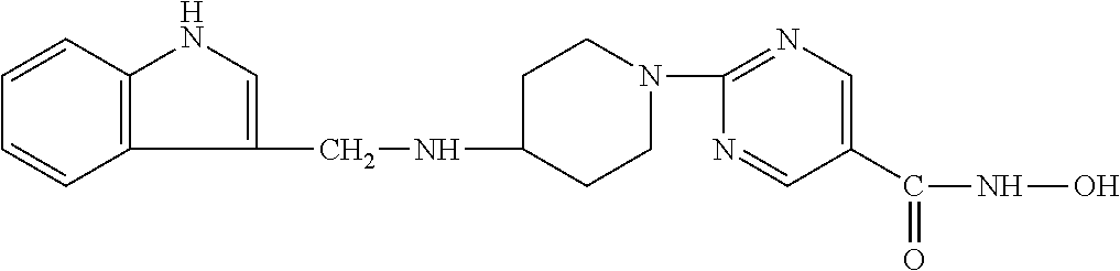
C12=C(C=CC=C1)NC=C2CNC1CCN(C2=NC=C(C(NO)=O)C=N2)CC1
